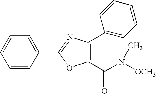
C1=CC(C2=NC(C3=CC=CC=C3)=C(C(=O)N([OCH3])C)O2)=CC=C1
